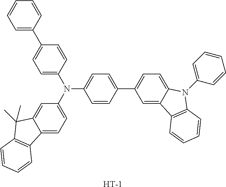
C1=CC=C(C2=CC=C(N(C3=CC=C4C(=C3)C(C)(C)C3=C4C=CC=C3)C3=CC=C(C4=CC=C5C(=C4)C4=C(N5C5=CC=CC=C5)C=CC=C4)C=C3)C=C2)C=C1.[H]
